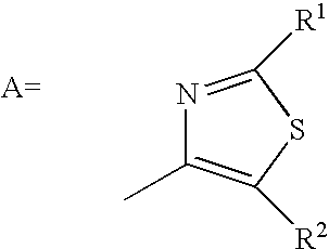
N1=C([R1])SC([R2])=C1C
